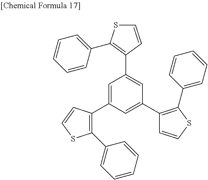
C1(C2=CC=CC=C2)=C(C2=CC(C3=C(C4=CC=CC=C4)SC=C3)=CC(C3=C(C4=CC=CC=C4)SC=C3)=C2)C=CS1
